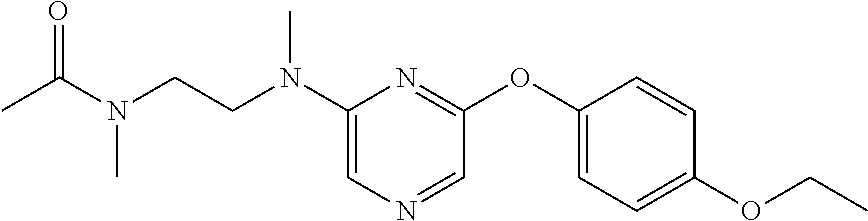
C1(N(CCN(C)C(=O)C)C)=CN=CC(OC2=CC=C(OCC)C=C2)=N1
